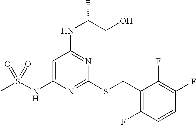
C1=C(NS(C)(=O)=O)N=C(SCC2=C(F)C=CC(F)=C2F)N=C1NC(CO)C
